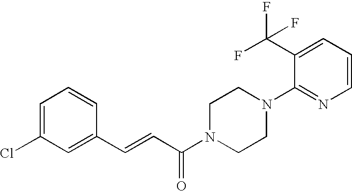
C1=C(Cl)C=C(C=CC(N2CCN(C3=NC=CC=C3C(F)(F)F)CC2)=O)C=C1
